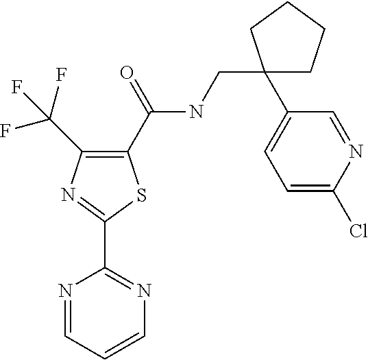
C1(C(NCC2(C3=CC=C(Cl)N=C3)CCCC2)=O)=C(C(F)(F)F)N=C(C2=NC=CC=N2)S1
